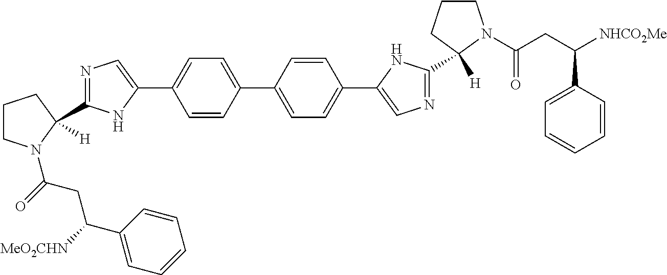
C1CN(C(=O)CC([MeO2CHN])C2=CC=CC=C2)C(C2=NC=C(C3=CC=C(C4=CC=C(C5=CN=C(C6([H])CCCN6C(=O)CC(C6=CC=CC=C6)[NHCO2Me])N5)C=C4)C=C3)N2)([H])C1
